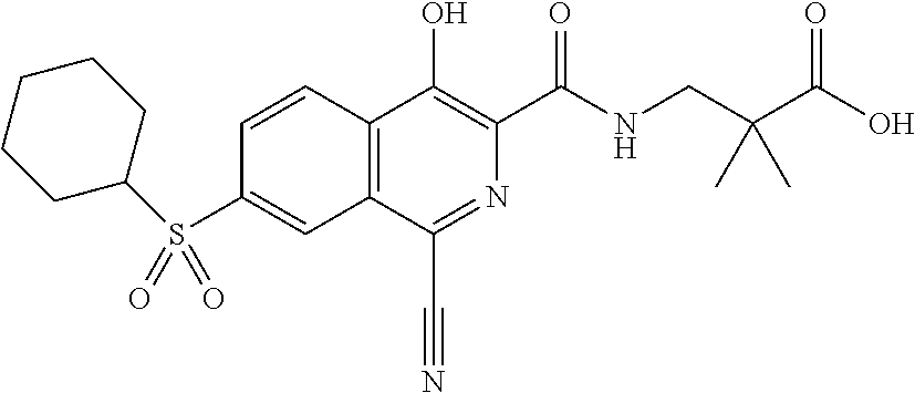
C1(S(=O)(=O)C2CCCCC2)=CC2=C(C=C1)C(O)=C(C(NCC(C(O)=O)(C)C)=O)N=C2C#N
